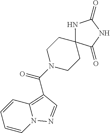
C1N(C(=O)C2=C3N(C=CC=C3)N=C2)CCC2(C1)NC(=O)NC2=O
